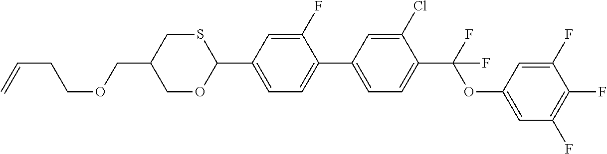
S1CC(COCCC=C)COC1C1=CC=C(C2=CC=C(C(F)(OC3=CC(F)=C(F)C(F)=C3)F)C(Cl)=C2)C(F)=C1
